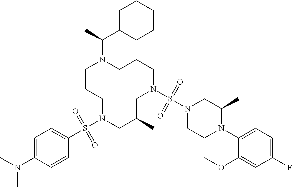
C1CCN(S(C2=CC=C(N(C)C)C=C2)(=O)=O)CC(C)CN(S(N2CCN(C3=CC=C(F)C=C3OC)C(C)C2)(=O)=O)CCCN1C(C)C1CCCCC1
